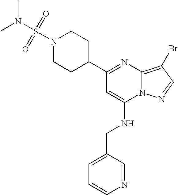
C1(C2CCN(S(=O)(=O)N(C)C)CC2)=NC2=C(Br)C=NN2C(NCC2=CC=CN=C2)=C1
